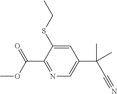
C1=C(SCC)C(C(OC)=O)=NC=C1C(C#N)(C)C
